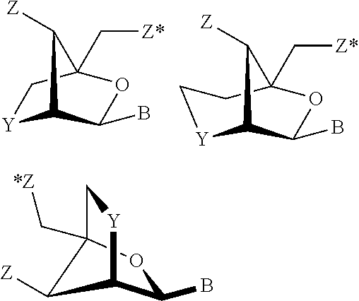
[Y]1C2C(B)OC(C[Z*])(C1)C2[Z].[Y]1C2C(B)OC(C[Z*])(CC1)C2[Z].C1(B)OC2(C[*Z])C[Y]C1C2[Z]
